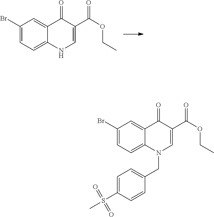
C1(Br)=CC=C2C(=C1)C(=O)C(C(OCC)=O)=CN2.C1(Br)=CC=C2C(=C1)C(=O)C(C(OCC)=O)=CN2CC1=CC=C(S(C)(=O)=O)C=C1
